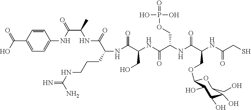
C(C(NC(C(=O)NC(C(NC(C(NC(C(NC(C(NC1=CC=C(C(O)=O)C=C1)=O)C)=O)CCCNC(=N)N)=O)CO)=O)COP(=O)(O)O)COC1OC(CO)C(O)C(O)C1O)=O)S
